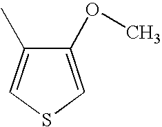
C1(OC)=CSC=C1C
